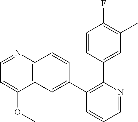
C1=CC(C2=C(C3=CC4=C(C=C3)N=CC=C4OC)C=CC=N2)=CC(C)=C1F
